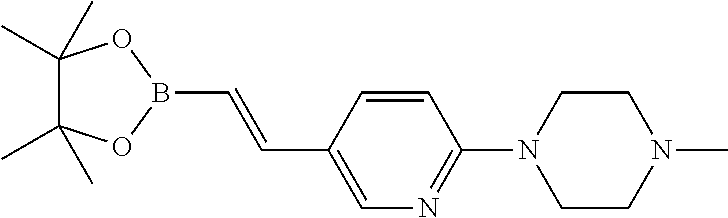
C1=CC(C=CB2OC(C)(C)C(C)(C)O2)=CN=C1N1CCN(C)CC1
